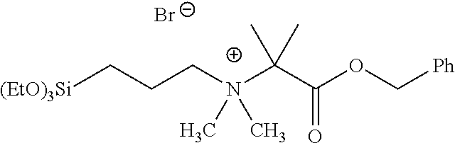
[(EtO)3Si]CCCN(C(C(OC[Ph])=O)(C)C)(C)C.[Br-]
